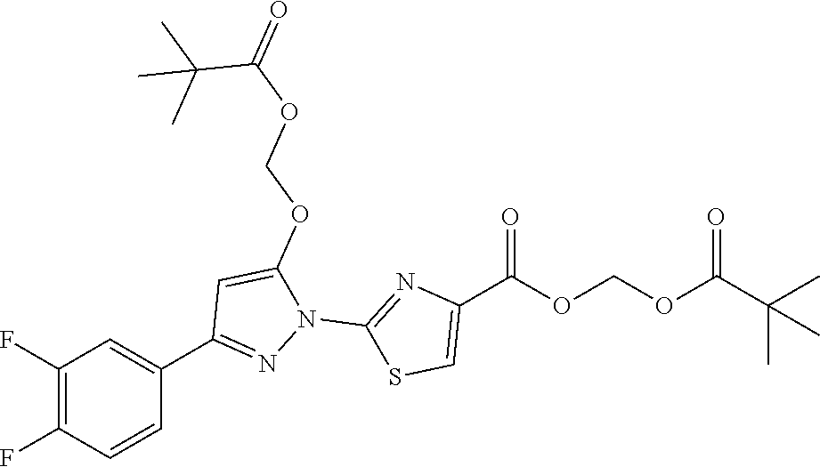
C1(F)=C(F)C=CC(C2=NN(C3=NC(C(OCOC(=O)C(C)(C)C)=O)=CS3)C(OCOC(=O)C(C)(C)C)=C2)=C1
